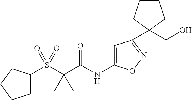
S(C(C(NC1=CC(C2(CO)CCCC2)=NO1)=O)(C)C)(=O)(=O)C1CCCC1
